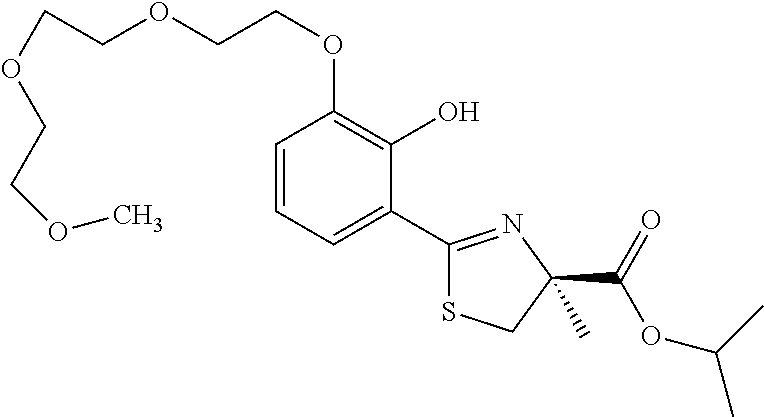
C1=CC=C(C2=NC(C(OC(C)C)=O)(C)CS2)C(O)=C1OCCOCCOCCOC
